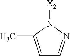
N1([X2])C(C)=CC=N1
